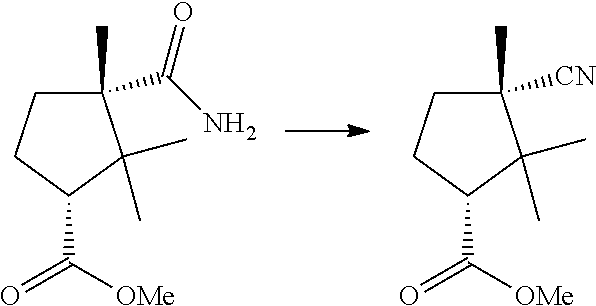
C1(C)(C(N)=O)CCC(C(=O)[OMe])C1(C)C.C1(C)([CN])CCC(C(=O)[OMe])C1(C)C
